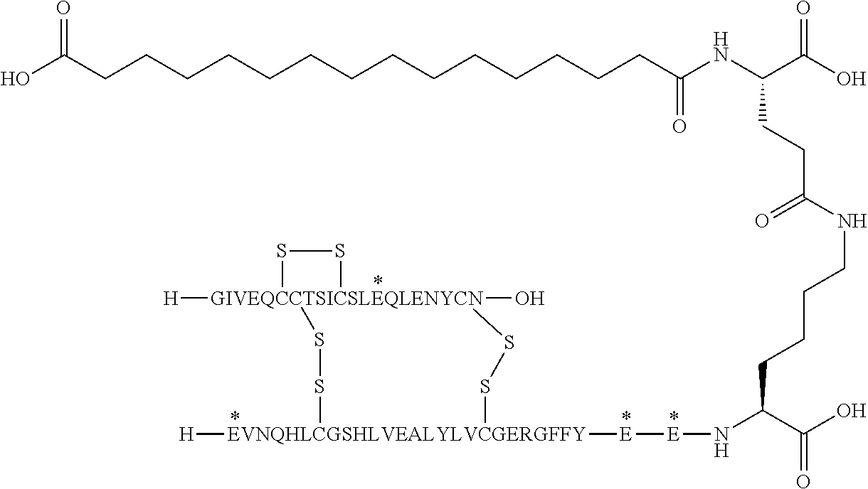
C(CCC(C(O)=O)N[E][E][EVNQHLCGSHLVEALYLVCGERGFFY]1([H])SS[GIVEQCCTSICSLEQLENYCN]2([H])(O)(SS1)SS2)CNC(CCC(NC(=O)CCCCCCCCCCCCCCC(O)=O)C(=O)O)=O
